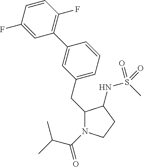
C(C1N(C(C(C)C)=O)CCC1NS(C)(=O)=O)C1=CC=CC(C2=C(F)C=CC(F)=C2)=C1
